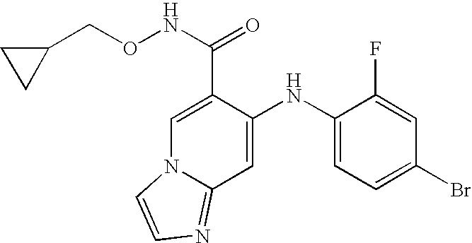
C1=C(NC2=CC=C(Br)C=C2F)C(C(NOCC2CC2)=O)=CN2C1=NC=C2
